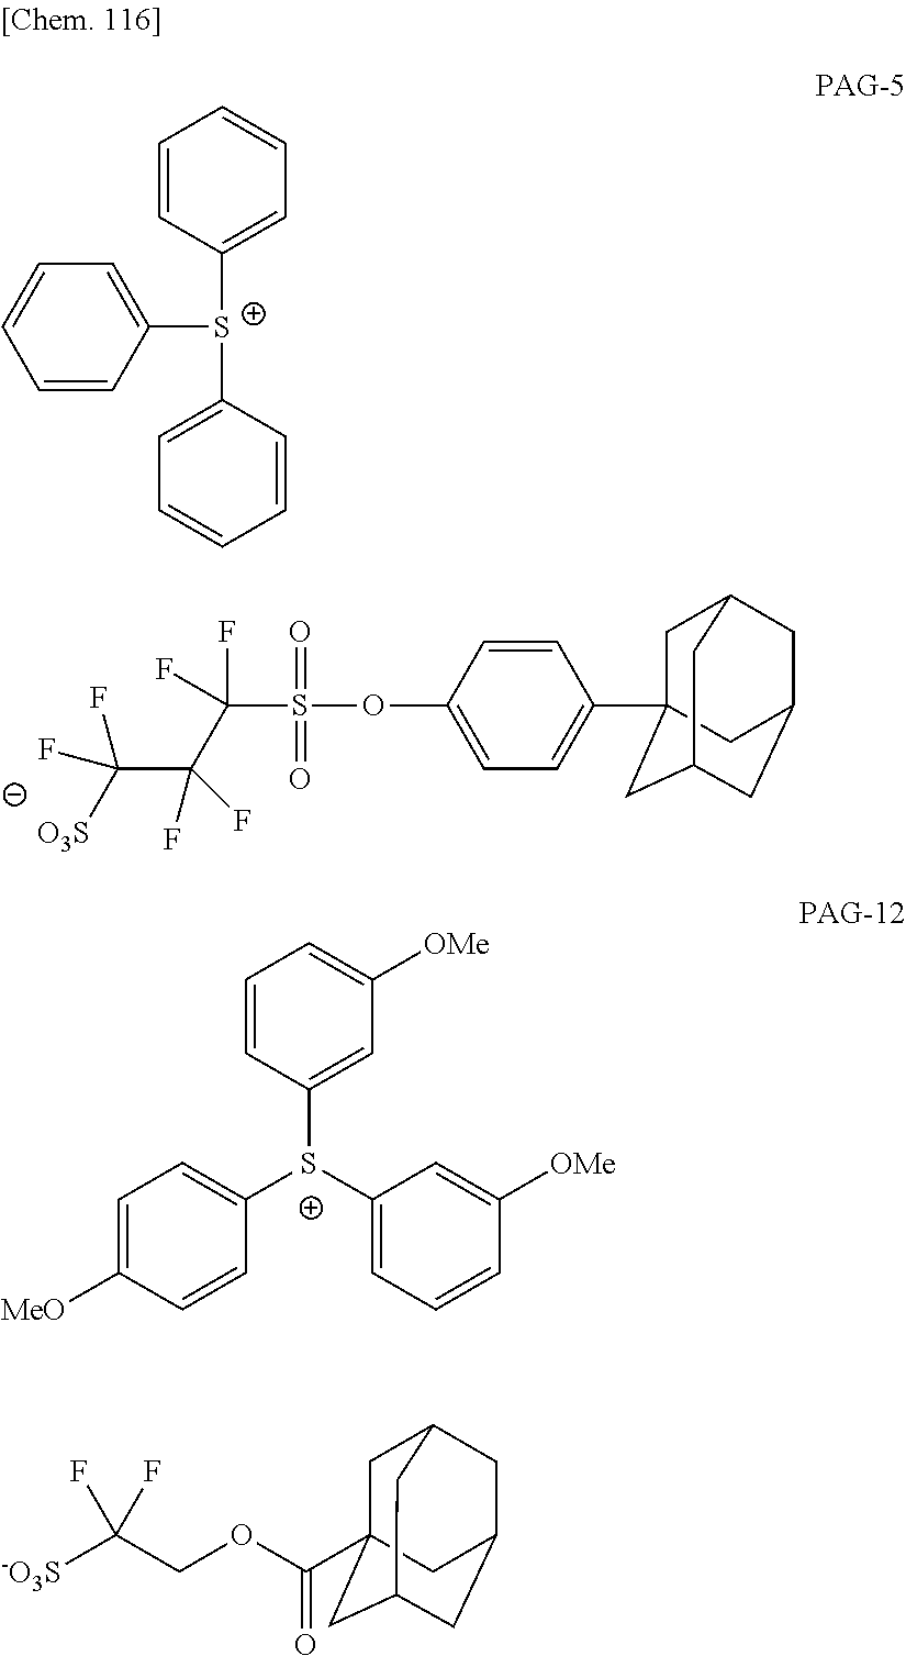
C1=CC([S+](C2=CC=CC=C2)C2=CC=CC=C2)=CC=C1.[O3S]C(C(C(S(OC1=CC=C(C23CC4CC(CC(C2)C4)C3)C=C1)(=O)=O)(F)F)(F)F)(F)F.[S+](C1=CC([OMe])=CC=C1)(C1=CC=CC([OMe])=C1)C1=CC=C([MeO])C=C1.[-O3S]C(COC(=O)C12CC3CC(CC(C1)C3)C2)(F)F
